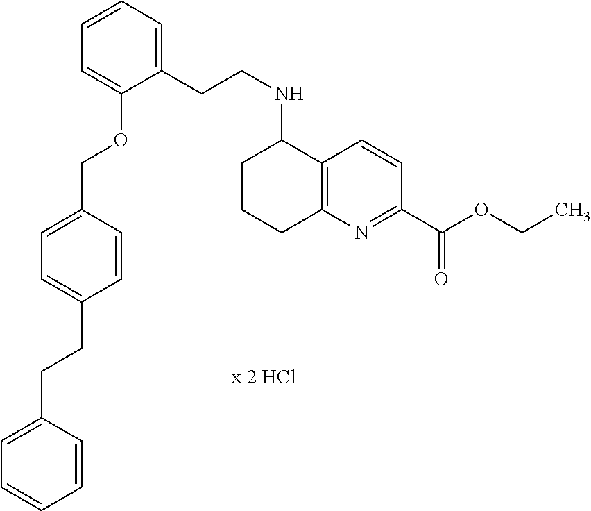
C(C1=CC=C(COC2=CC=CC=C2CCNC2CCCC3=C2C=CC(C(OCC)=O)=N3)C=C1)CC1=CC=CC=C1
